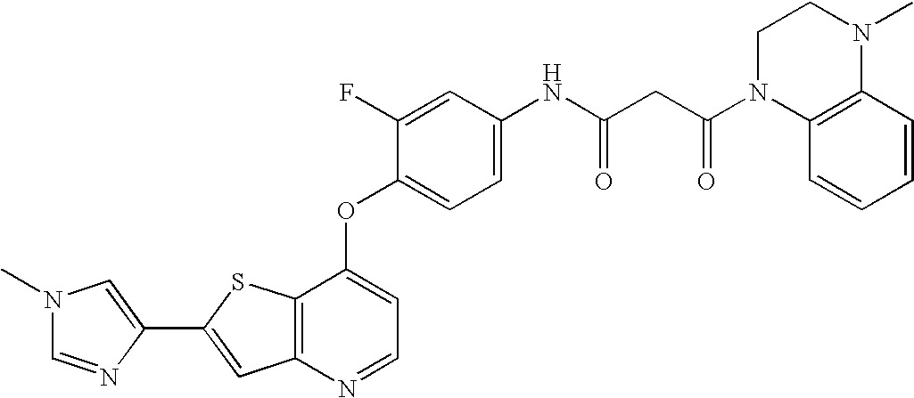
C12=C(SC(C3=CN(C)C=N3)=C1)C(OC1=CC=C(NC(CC(N3C4=C(C=CC=C4)N(C)CC3)=O)=O)C=C1F)=CC=N2
